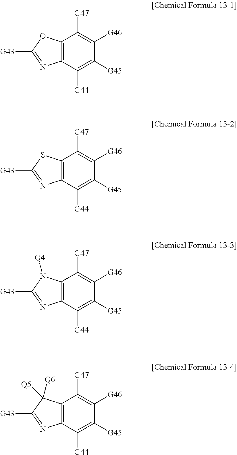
C12=C(C([G44])=C([G45])C([G46])=C1[G47])N=C([G43])O2.C12=C(C([G44])=C([G45])C([G46])=C1[G47])N=C([G43])S2.C12=C(C([G44])=C([G45])C([G46])=C1[G47])N=C([G43])N2[Q4].C12=C(C([G44])=C([G45])C([G46])=C1[G47])N=C([G43])C2([Q6])[Q5]
